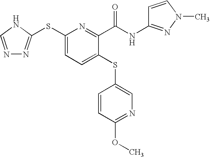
N1=CNC(SC2=CC=C(SC3=CN=C(OC)C=C3)C(C(NC3=NN(C)C=C3)=O)=N2)=N1
